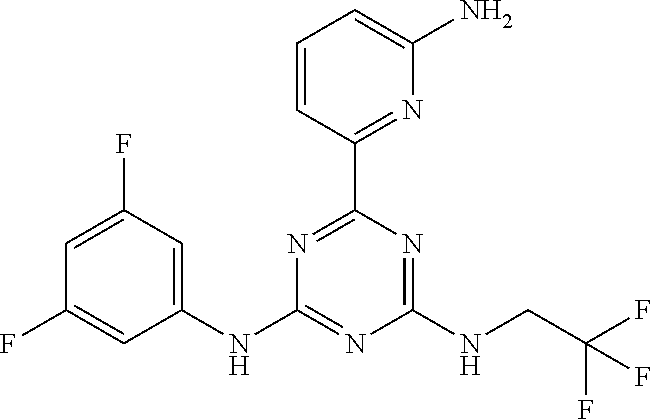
C1=CC(C2=NC(NC3=CC(F)=CC(F)=C3)=NC(NCC(F)(F)F)=N2)=NC(N)=C1
